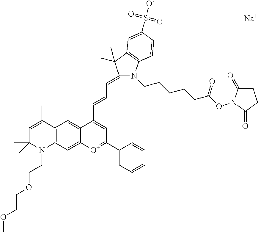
[Na].N1(CCCCCC(ON2C(=O)CCC2=O)=O)C2=C(C(C)(C)C1=CC=CC1=CC(C3=CC=CC=C3)=[O+]C3=CC4=C(C(C)=CC(C)(C)N4CCOCCOC)C=C31)C=C(S([O-])(=O)=O)C=C2
